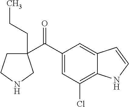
C1(C(C2=CC(Cl)=C3C(=C2)C=CN3)=O)(CCC)CCNC1
